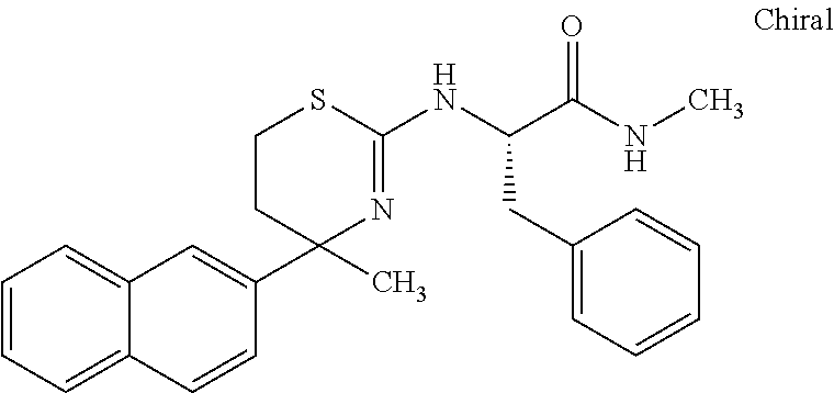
C12=CC=CC=C1C=CC(C1(C)N=C(NC(C(NC)=O)CC3=CC=CC=C3)SCC1)=C2
